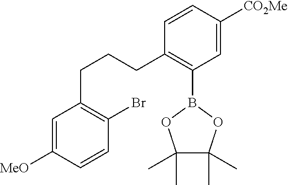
C1(CCCC2=C(Br)C=CC([MeO])=C2)=C(B2OC(C)(C)C(C)(C)O2)C=C([CO2Me])C=C1
